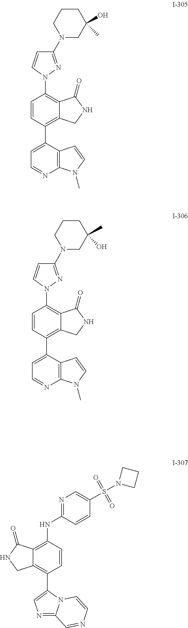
C1(C2=CC=NC3=C2C=CN3C)=C2C(=C(N3N=C(N4CC(O)(C)CCC4)C=C3)C=C1)C(=O)NC2.C1(C2=CC=NC3=C2C=CN3C)=C2C(=C(N3N=C(N4CC(C)(O)CCC4)C=C3)C=C1)C(=O)NC2.C1=CC(C2=CN=C3N2C=CN=C3)=C2C(=C1NC1=NC=C(S(N3CCC3)(=O)=O)C=C1)C(=O)NC2
